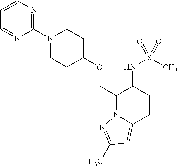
C1=CN=C(N2CCC(OCC3N4C(=CC(C)=N4)CCC3NS(C)(=O)=O)CC2)N=C1
